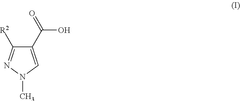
C1(C(=O)O)=CN(C)N=C1[R2]
